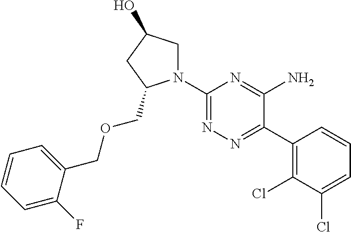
C1(N2CC(O)CC2COCC2=CC=CC=C2F)=NN=C(C2=C(Cl)C(Cl)=CC=C2)C(N)=N1
